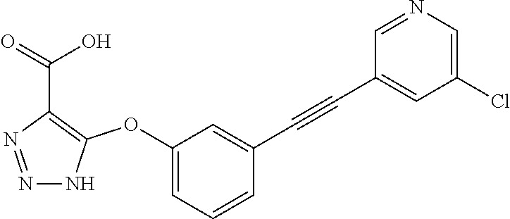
C1(OC2=C(C(=O)O)N=NN2)=CC=CC(C#CC2=CC(Cl)=CN=C2)=C1
